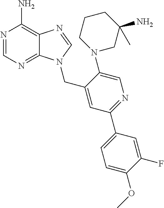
N1=CN=C2C(=C1N)N=CN2CC1=CC(C2=CC=C(OC)C(F)=C2)=NC=C1N1CC(C)(N)CCC1
